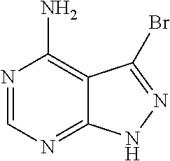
N1=CN=C2C(=C1N)C(Br)=NN2
